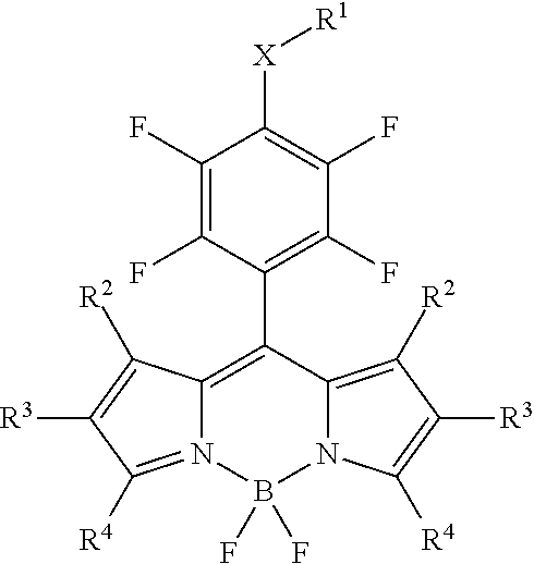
C1(C2=C3N(=C([R4])C([R3])=C3[R2])B(F)(F)N3C2=C([R2])C([R3])=C3[R4])=C(F)C(F)=C([X][R1])C(F)=C1F
